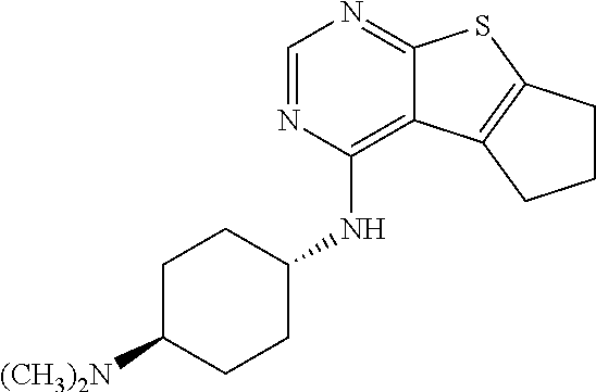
C1C([(CH3)2N])CCC(NC2=C3C(=NC=N2)SC2=C3CCC2)C1
